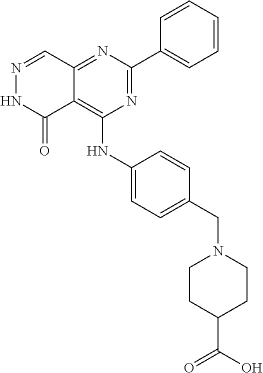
C12=NC(C3=CC=CC=C3)=NC(NC3=CC=C(CN4CCC(C(O)=O)CC4)C=C3)=C1C(=O)NN=C2
